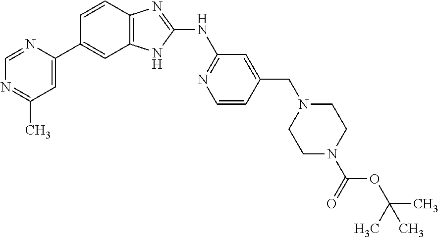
N1=C(C)C=C(C2=CC3=C(C=C2)N=C(NC2=NC=CC(CN4CCN(C(=O)OC(C)(C)C)CC4)=C2)N3)N=C1
